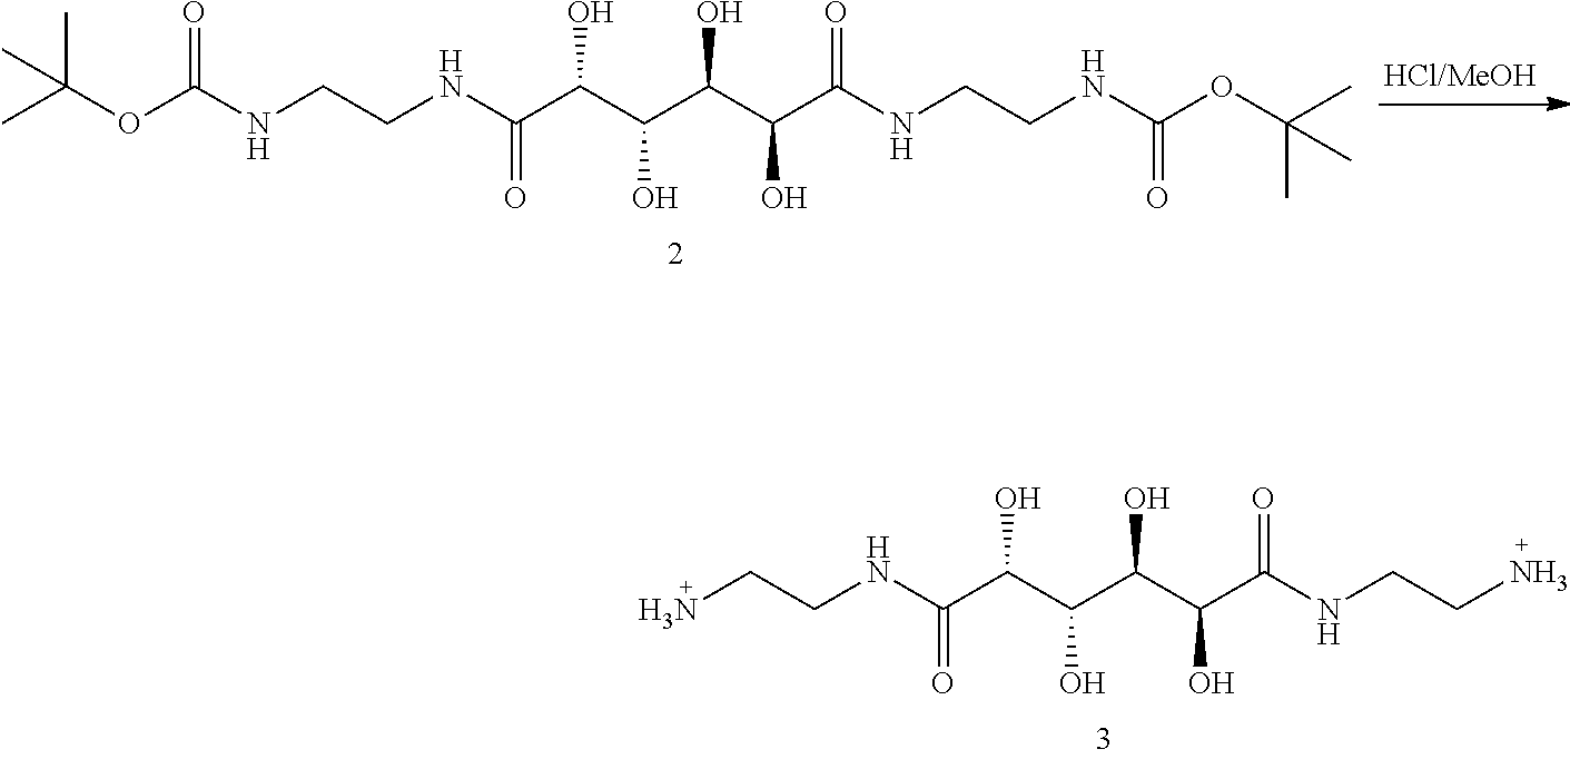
C(C(C(C(C(C(NCCNC(OC(C)(C)C)=O)=O)O)O)O)O)(NCCNC(OC(C)(C)C)=O)=O.C(C(C(C(C(C(NCCN)=O)O)O)O)O)(NCCN)=O
